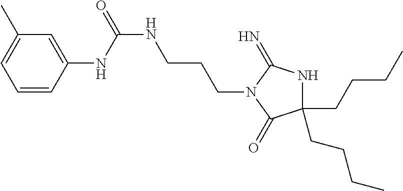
C1(CCCC)(CCCC)NC(=N)N(CCCNC(=O)NC2=CC(C)=CC=C2)C1=O
